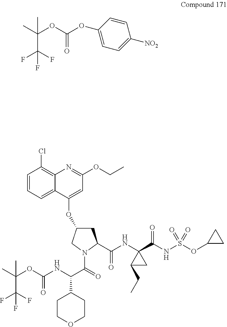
CC(OC(=O)OC1=CC=C([NO2])C=C1)(C)C(F)(F)F.C1=CC=C2C(=C1Cl)N=C(OCC)C=C2OC1CC(C(=O)NC2(C(NS(OC3CC3)(=O)=O)=O)CC2CC)N(C(C(NC(OC(C(F)(F)F)(C)C)=O)C2CCOCC2)=O)C1
